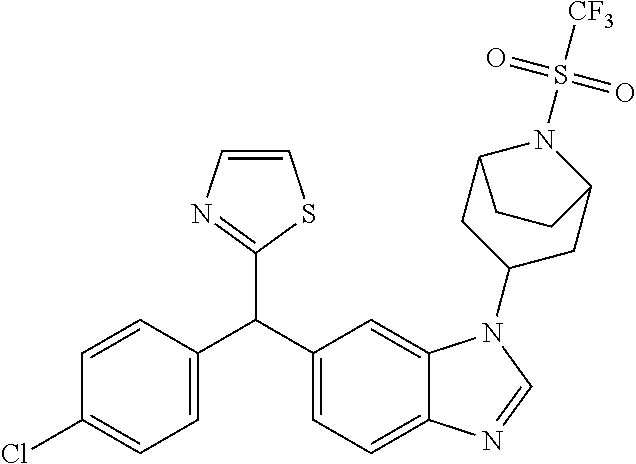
C1=C(C(C2=CC=C3C(=C2)N(C2CC4N(S(=O)(=O)[CF3])C(C2)CC4)C=N3)C2=NC=CS2)C=CC(Cl)=C1
